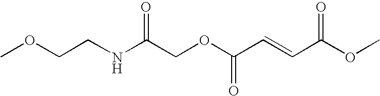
C(CNC(COC(C=CC(OC)=O)=O)=O)OC
